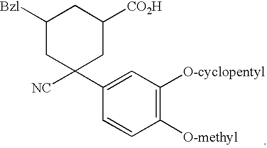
[NC]C1(C2=CC([O-cyclopentyl])=C([O-methyl])C=C2)CC([CO2H])CC([Bzl])C1
